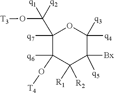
[T4]OC1([q6])C([R1])([R2])C([q5])([Bx])C([q4])([q3])OC1(C(O[T3])([q2])[q1])[q7]
